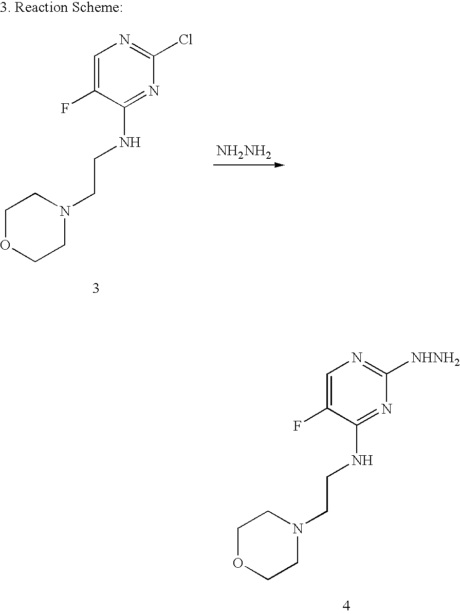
C1OCCN(CCNC2=NC([NHNH2])=NC=C2F)C1.C1OCCN(CCNC2=NC(Cl)=NC=C2F)C1.[NH2NH2]
